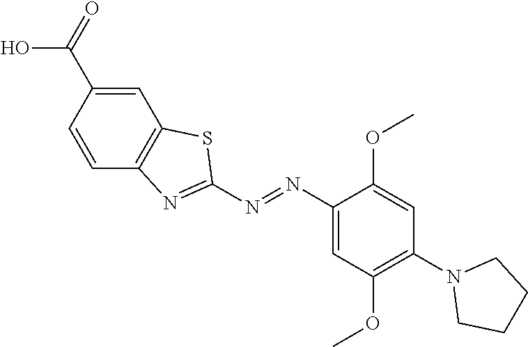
C1=C(C(=O)O)C=CC2=C1SC(N=NC1=CC(OC)=C(N3CCCC3)C=C1OC)=N2
